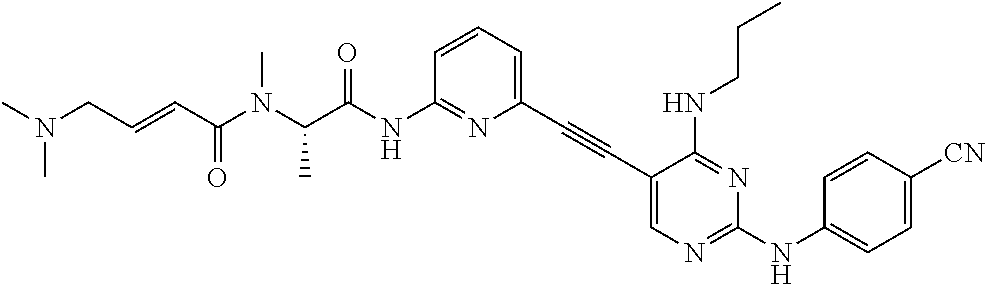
N1=C(NC(C(N(C(C=CCN(C)C)=O)C)C)=O)C=CC=C1C#CC1=CN=C(NC2=CC=C([CN])C=C2)N=C1NCCC
